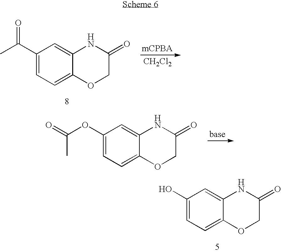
C1(C(=O)C)=CC=C2C(=C1)NC(=O)CO2.[CH2Cl2].C1(OC(C)=O)=CC=C2C(=C1)NC(=O)CO2.C1(O)=CC=C2C(=C1)NC(=O)CO2
